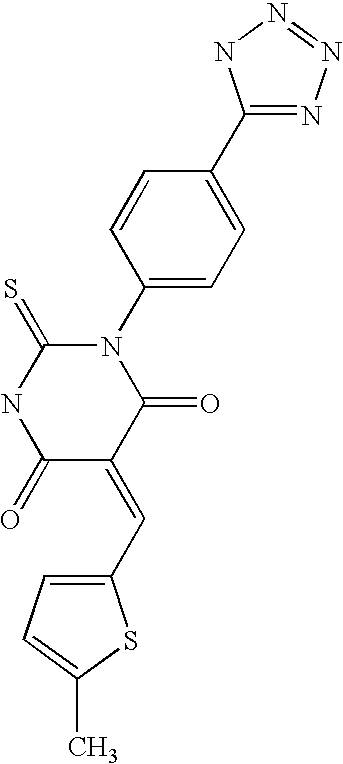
C1(C=C2C(=O)N(C3=CC=C(C4=NN=NN4)C=C3)C(=S)NC2=O)=CC=C(C)S1
